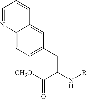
C1=NC2=CC=C(CC(C([CH3O])=O)N[R])C=C2C=C1
